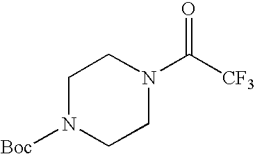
C1N([Boc])CCN(C([CF3])=O)C1
